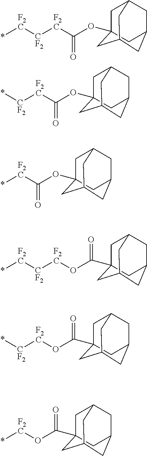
*[F2C][CF2][F2C]C(OC12CC3CC(CC(C1)C3)C2)=O.[CF2]([F2C]C(OC12CC3CC(CC(C1)C3)C2)=O)*.[F2C](C(OC12CC3CC(CC(C1)C3)C2)=O)*.[F2C](OC(=O)C12CC3CC(CC(C1)C3)C2)[CF2][F2C]*.[F2C](OC(=O)C12CC3CC(CC(C1)C3)C2)[CF2]*.[F2C](OC(=O)C12CC3CC(CC(C1)C3)C2)*
